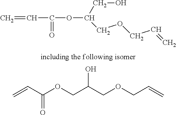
C=CC(OC(CO)COCC=C)=O.C(=O)(C=C)OCC(COCC=C)O
